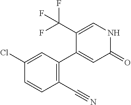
C1(C(F)(F)F)=CNC(=O)C=C1C1=C(C#N)C=CC(Cl)=C1
